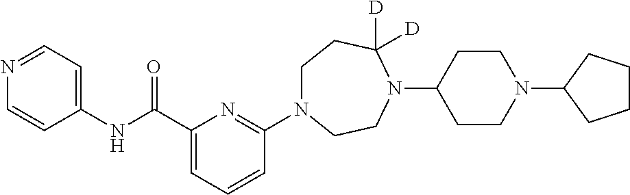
C(C1=CC=CC(N2CCC([D])([D])N(C3CCN(C4CCCC4)CC3)CC2)=N1)(NC1=CC=NC=C1)=O
